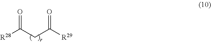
[R28]C(CC([R29])=O)=O
